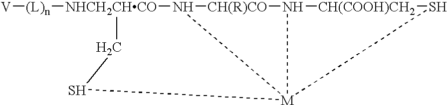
[V][(L)n][NHCH2CHCO]1N2[CH(R)CO]N3[CH(COOH)CH2]S[M]23SC1
